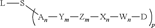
[L]S[An][Ym][Zm][Xn][Wn][D]
